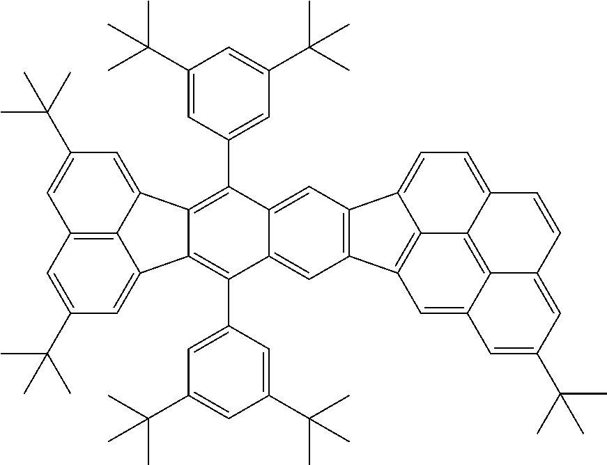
C12=C3C(=CC(C(C)(C)C)=C1)C1=C(C4=CC(C(C)(C)C)=CC(C(C)(C)C)=C4)C4=CC5=C(C=C4C(C4=CC(C(C)(C)C)=CC(C(C)(C)C)=C4)=C1C3=CC(C(C)(C)C)=C2)C1=CC=C2C3=C4C(=CC5=C31)C=C(C(C)(C)C)C=C4C=C2
